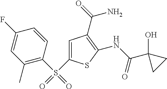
C1(NC(=O)C2(O)CC2)=C(C(=O)N)C=C(S(=O)(C2=C(C)C=C(F)C=C2)=O)S1
